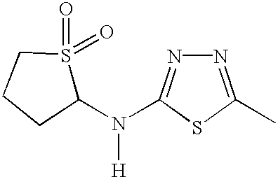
N1=C(C)SC(N(C2S(=O)(=O)CCC2)[H])=N1
